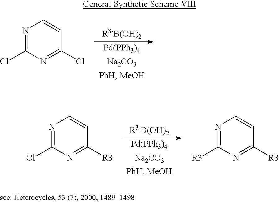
N1=C(Cl)N=C(Cl)C=C1.[R3-B(OH)2].[Pd(PPh3)4].[Na2CO3].N1=C(Cl)N=C([R3])C=C1.[Pd(PPh3)4].[Na2CO3].N1=C([R3])N=C([R3])C=C1.[R3-B(OH)2]
